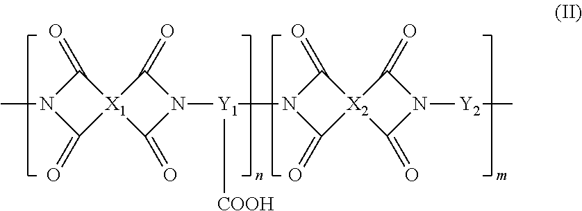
C1(=O)[X1]2(C(=O)N([Y1]([COOH])N3C(=O)[X2]4(C3=O)C(=O)N([Y2]C)C4=O)C2=O)C(=O)N1C
